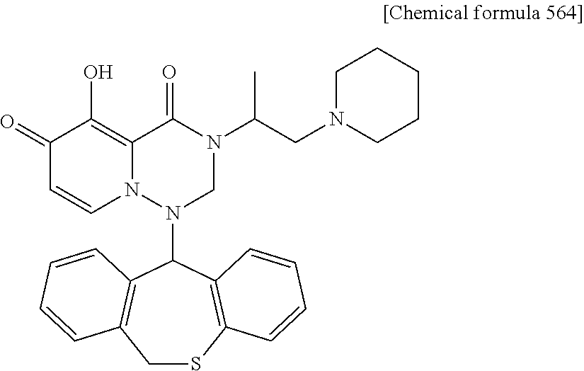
C1(=O)C=CN2C(=C1O)C(=O)N(C(CN1CCCCC1)C)CN2C1C2=C(CSC3=C1C=CC=C3)C=CC=C2
